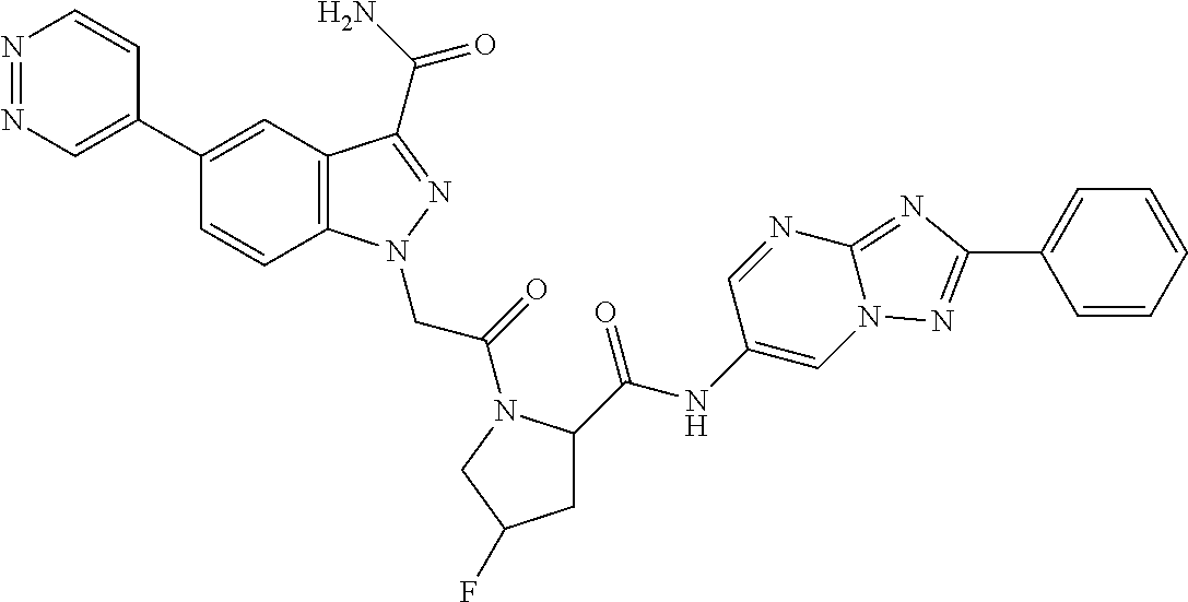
N1=NC=C(C2=CC3=C(C=C2)N(CC(=O)N2C(C(=O)NC4=CN5C(=NC(C6=CC=CC=C6)=N5)N=C4)CC(F)C2)N=C3C(N)=O)C=C1
